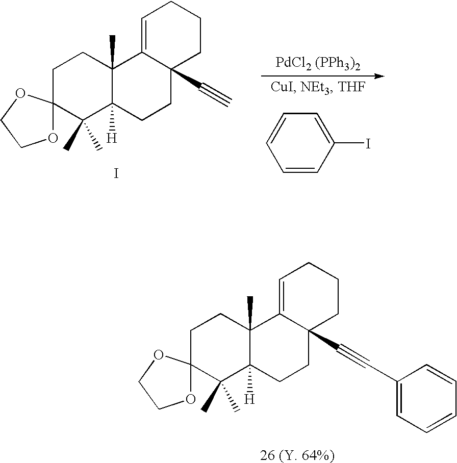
C1C2(C(C)(C)C3([H])C(C)(C1)C1=CCCCC1(C#CC1=CC=CC=C1)CC3)OCCO2.[26 (Y. 64%)].C1C2(C(C)(C)C3([H])C(C)(C1)C1=CCCCC1(C#C)CC3)OCCO2.I.C1=CC=C(I)C=C1.[PdCl2 (PPh3)2]
